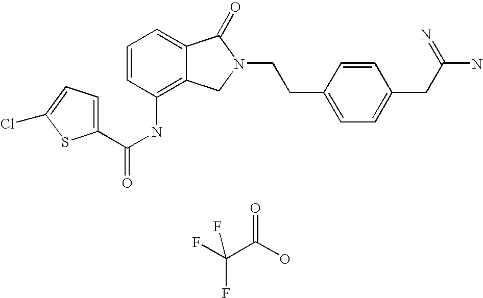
C1=C2C(=C(NC(=O)C3=CC=C(Cl)S3)C=C1)CN(CCC1=CC=C(CC(=N)N)C=C1)C2=O.O=C(O)C(F)(F)F
